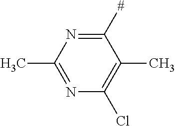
C1([#])=NC(C)=NC(Cl)=C1C
